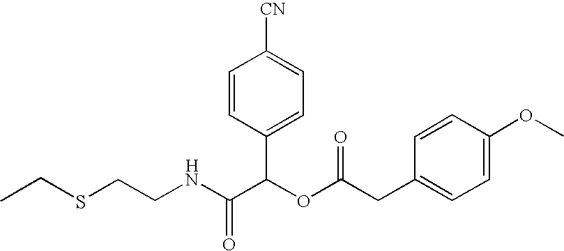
N(C(C(OC(=O)CC1=CC=C(OC)C=C1)C1=CC=C([CN])C=C1)=O)CCSCC
